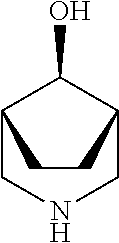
C12CNCC(C1O)CC2
